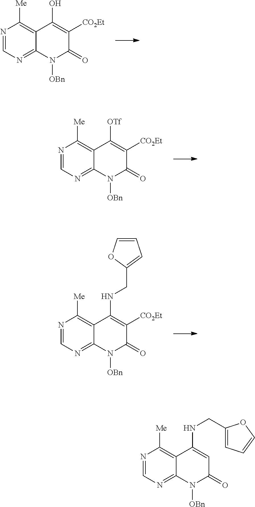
N1=CN=C2C(=C1[Me])C(O)=C([CO2Et])C(=O)N2[OBn].N1=CN=C2C(=C1[Me])C([OTf])=C([CO2Et])C(=O)N2[OBn].N1=CN=C2C(=C1[Me])C(NCC1=CC=CO1)=C([CO2Et])C(=O)N2[OBn].N1=CN=C2C(=C1[Me])C(NCC1=CC=CO1)=CC(=O)N2[OBn]
